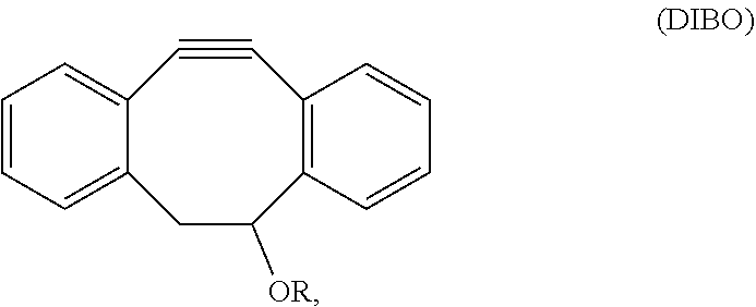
C1=CC=C2C(=C1)C#CC1=C(C=CC=C1)C([OR])C2
